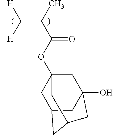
C(C([H])([H])C)(C(OC12CC3CC(O)(C1)CC(C3)C2)=O)(C)C
